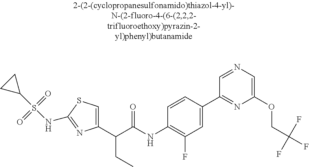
C1(C(C(NC2=C(F)C=C(C3=NC(OCC(F)(F)F)=CN=C3)C=C2)=O)CC)=CSC(NS(C2CC2)(=O)=O)=N1
